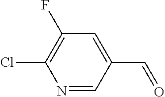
N1=CC(C=O)=CC(F)=C1Cl
